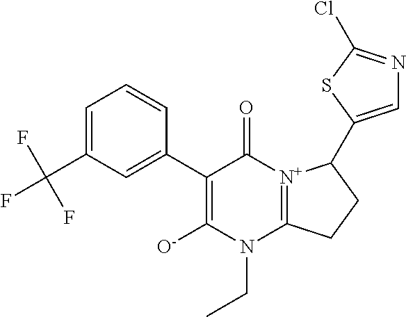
C1(C2=CC(C(F)(F)F)=CC=C2)=C([O-])N(CC)C2=[N+](C1=O)C(C1=CN=C(Cl)S1)CC2
